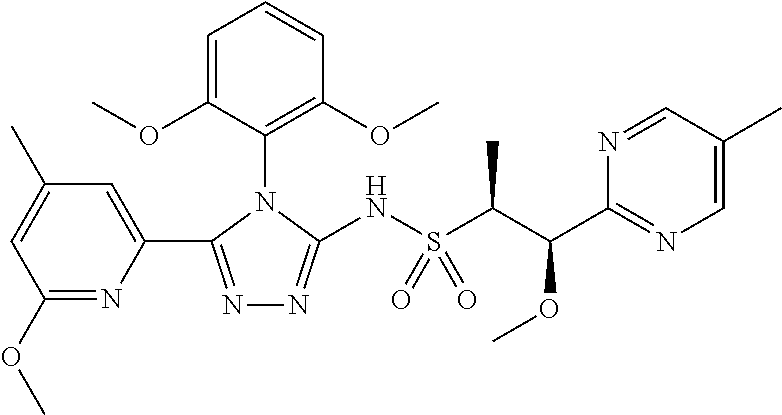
C1(OC)=NC(C2=NN=C(NS(C(C(C3=NC=C(C)C=N3)OC)C)(=O)=O)N2C2=C(OC)C=CC=C2OC)=CC(C)=C1
